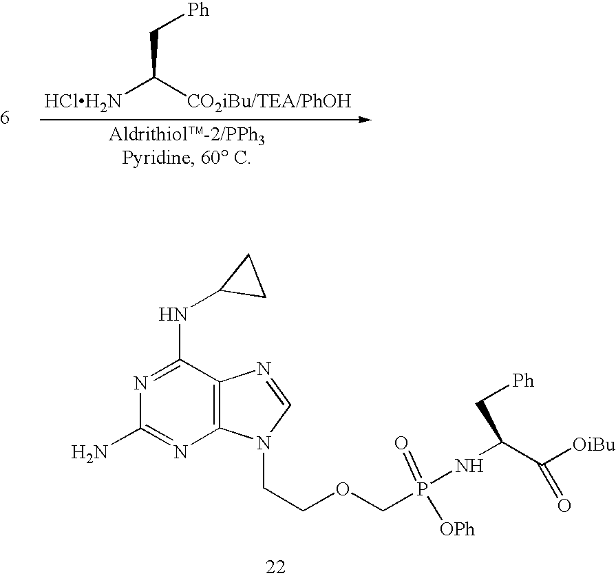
C1(NC2CC2)=NC(N)=NC2=C1N=CN2CCOCP(=O)(NC(C([OiBu])=O)C[Ph])[OPh].[HClH2N]C([CO2iBu/TEA/PhOH])C[Ph]
